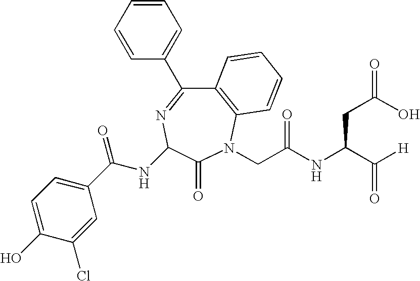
N(C1N=C(C2=CC=CC=C2)C2=C(N(CC(NC(C([H])=O)CC(=O)O)=O)C1=O)C=CC=C2)C(=O)C1=CC=C(O)C(Cl)=C1
